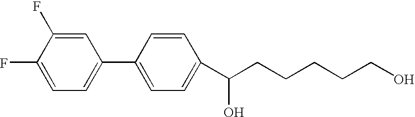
C1=C(F)C(F)=CC=C1C1=CC=C(C(CCCCCO)O)C=C1
